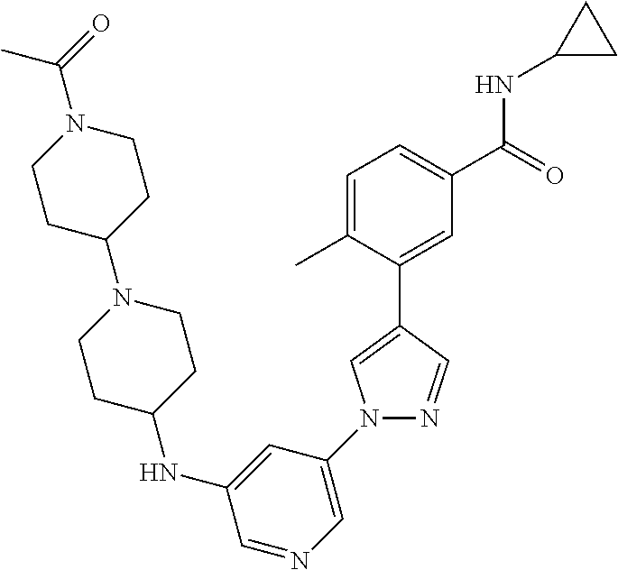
C1=C(C)C(C2=CN(C3=CN=CC(NC4CCN(C5CCN(C(C)=O)CC5)CC4)=C3)N=C2)=CC(C(=O)NC2CC2)=C1
